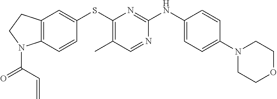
C12=C(C=CC(SC3=C(C)C=NC(NC4=CC=C(N5CCOCC5)C=C4)=N3)=C1)N(C(C=C)=O)CC2
